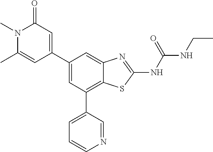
N1(C)C(C)=CC(C2=CC(C3=CC=CN=C3)=C3C(=C2)N=C(NC(NCC)=O)S3)=CC1=O
